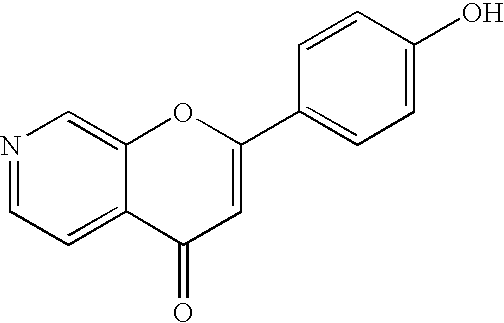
N1=CC=C2C(=C1)OC(C1=CC=C(O)C=C1)=CC2=O
